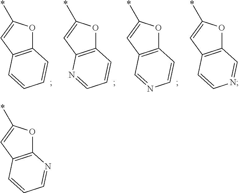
C12=C(C=C(*)O1)C=CC=N2.C12=C(C=C(*)O1)C=CC=C2.C12=C(C=C(*)O1)N=CC=C2.C12=C(C=C(*)O1)C=NC=C2.C12=C(C=C(*)O1)C=CN=C2
